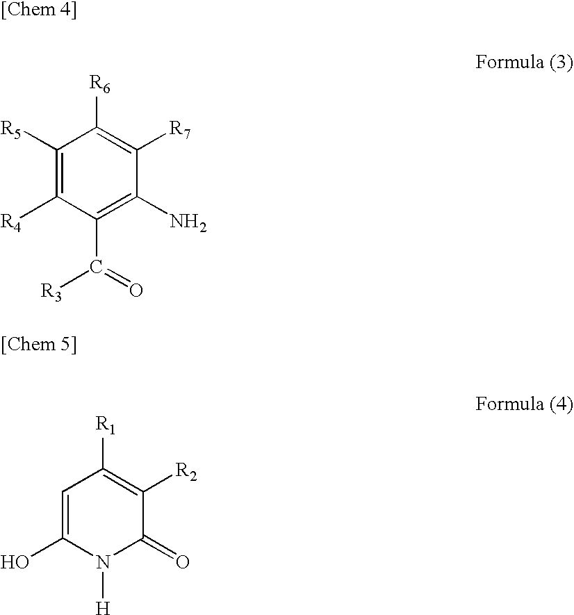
C1([R5])=C([R4])C(C(=O)[R3])=C(N)C([R7])=C1[R6].C1=C(O)N([H])C(=O)C([R2])=C1[R1]
